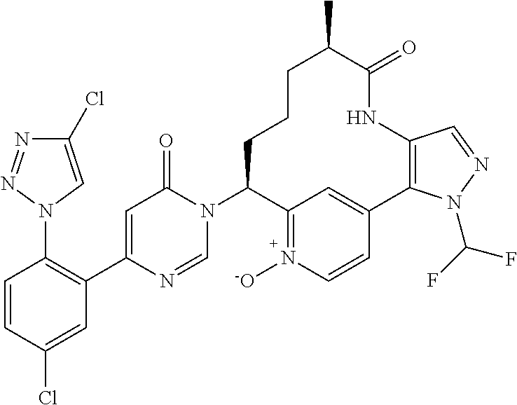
C1(Cl)=CN(C2=C(C3=CC(=O)N(C4C5=N([-O])C=CC(=C5)C5=C(C=NN5C(F)F)NC(=O)C(C)CCC4)C=N3)C=C(Cl)C=C2)N=N1
